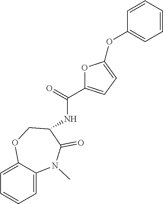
C1=C2C(=CC=C1)N(C)C(=O)C(NC(C1=CC=C(OC3=CC=CC=C3)O1)=O)CO2
